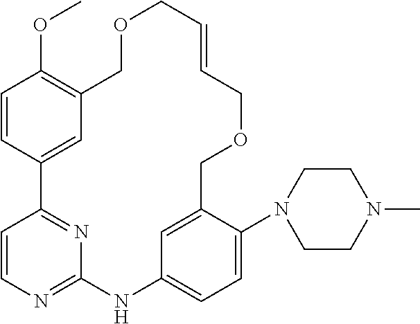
C1=CC2=CC(=C1OC)COCC=CCOCC1=CC(=CC=C1N1CCN(C)CC1)NC1=NC=CC2=N1
